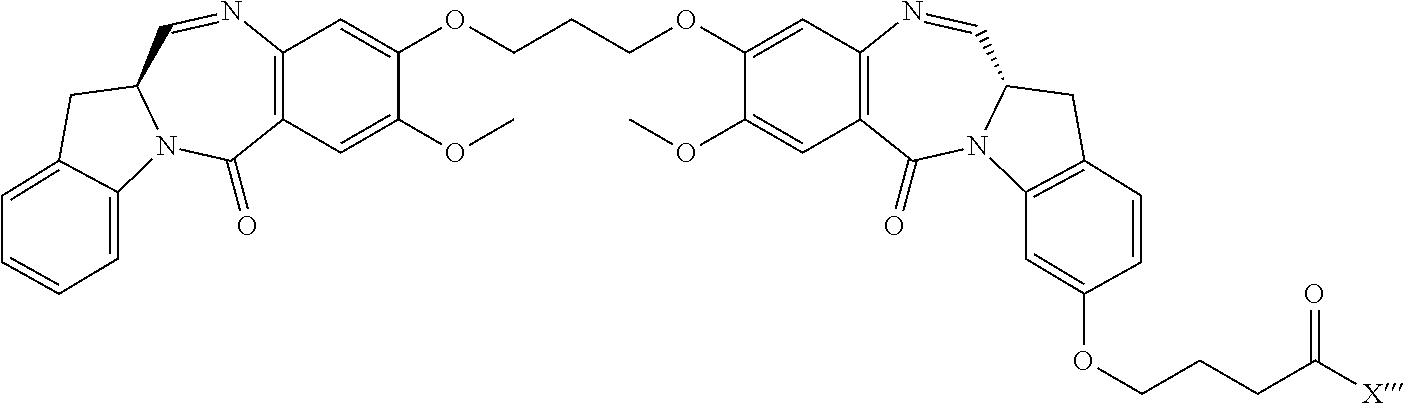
C12=C(C=C(OC)C(OCCCOC3=CC4=C(C=C3OC)C(=O)N3C(C=N4)CC4=C3C=C(OCCCC([X])=O)C=C4)=C1)C(=O)N1C(C=N2)CC2=CC=CC=C12
